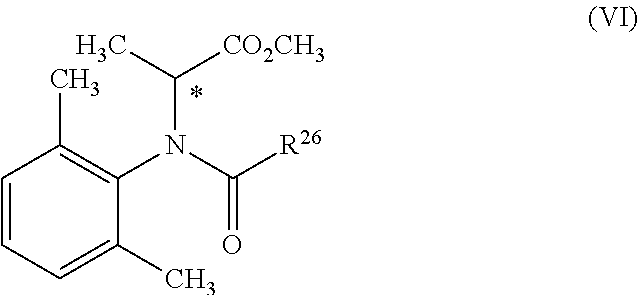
C1=CC=C(C)C(N(C([R26])=O)C(C)[CO2CH3])=C1C
